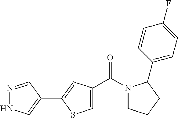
N1(C(C2=CSC(C3=CNN=C3)=C2)=O)CCCC1C1=CC=C(F)C=C1
